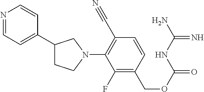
N1(C2=C(C#N)C=CC(COC(=O)NC(N)=N)=C2F)CC(C2=CC=NC=C2)CC1
